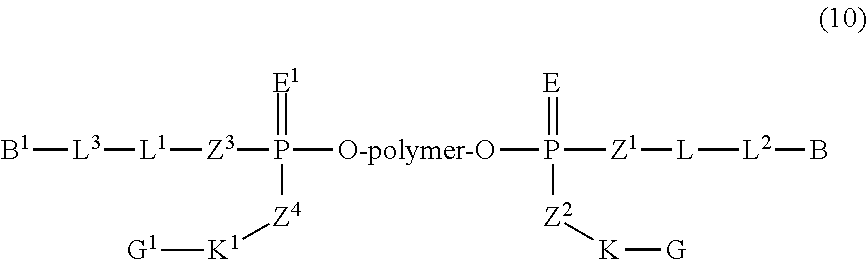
[L3]([B1])[L1][Z3]P([O-polymer-O]P(=[E])([Z1][L][L2]B)[Z2][K][G])(=[E1])[Z4][K1][G1]
